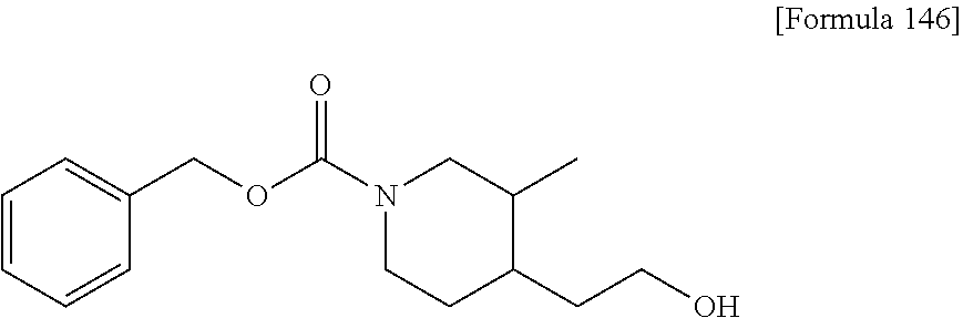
C1=CC=C(COC(N2CC(C)C(CCO)CC2)=O)C=C1
